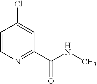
N1=C(C(NC)=O)C=C(Cl)C=C1
